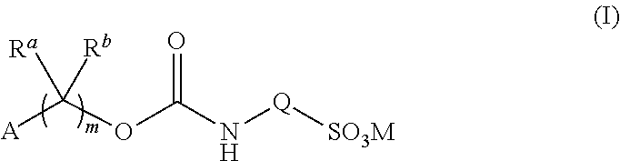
[A]C(OC(N[Q][SO3M])=O)([Ra])[Rb]
